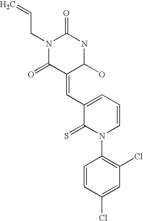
C1=CC(Cl)=CC(Cl)=C1N1C=CC=C(C=C2C(O)NC(=O)N(CC=C)C2=O)C1=S
